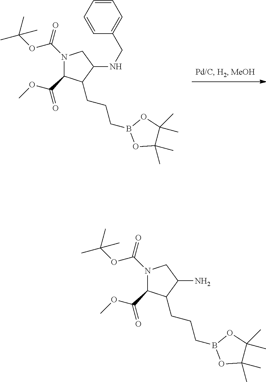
N1(C(OC(C)(C)C)=O)C(C(=O)OC)C(CCCB2OC(C)(C)C(C)(C)O2)C(NCC2=CC=CC=C2)C1.N1(C(OC(C)(C)C)=O)C(C(=O)OC)C(CCCB2OC(C)(C)C(C)(C)O2)C(N)C1
